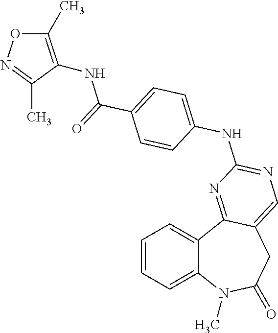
C1=CC=C2C(=C1)C1=NC(NC3=CC=C(C(=O)NC4=C(C)ON=C4C)C=C3)=NC=C1CC(=O)N2C
